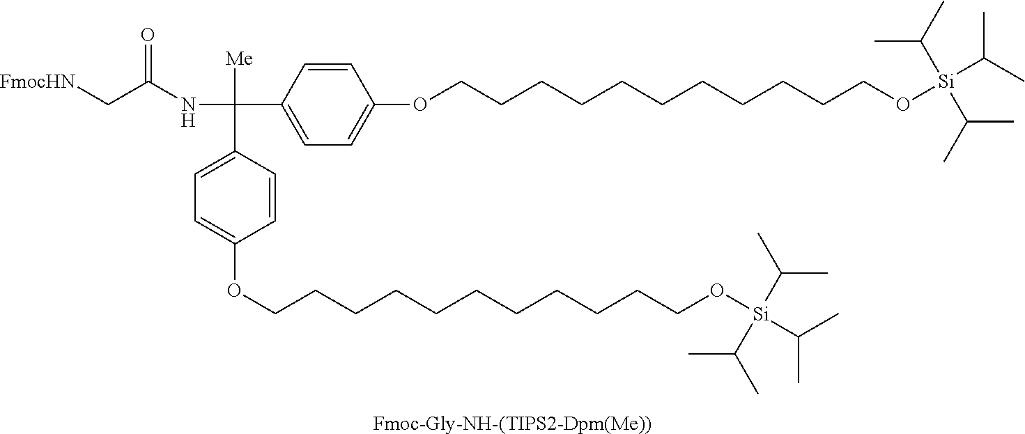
[Fmoc-Gly-NH-(TIPS2-Dpm(Me))].[FmocHN]CC(NC([Me])(C1=CC=C(OCCCCCCCCCCCO[Si](C(C)C)(C(C)C)C(C)C)C=C1)C1=CC=C(OCCCCCCCCCCCO[Si](C(C)C)(C(C)C)C(C)C)C=C1)=O
